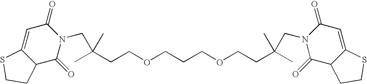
C(COCCCOCCC(CN1C(=O)C2C(=CC1=O)SCC2)(C)C)C(C)(CN1C(=O)C=C2C(C1=O)CCS2)C
